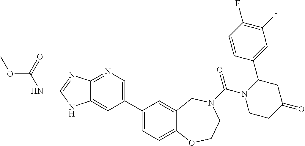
C1(C2=CN=C3C(=C2)NC(NC(=O)OC)=N3)=CC=C2C(=C1)CN(C(N1CCC(=O)CC1C1=CC(F)=C(F)C=C1)=O)CCO2
